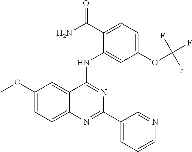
C1(OC)=CC=C2C(=C1)C(NC1=CC(OC(F)(F)F)=CC=C1C(N)=O)=NC(C1=CC=CN=C1)=N2
